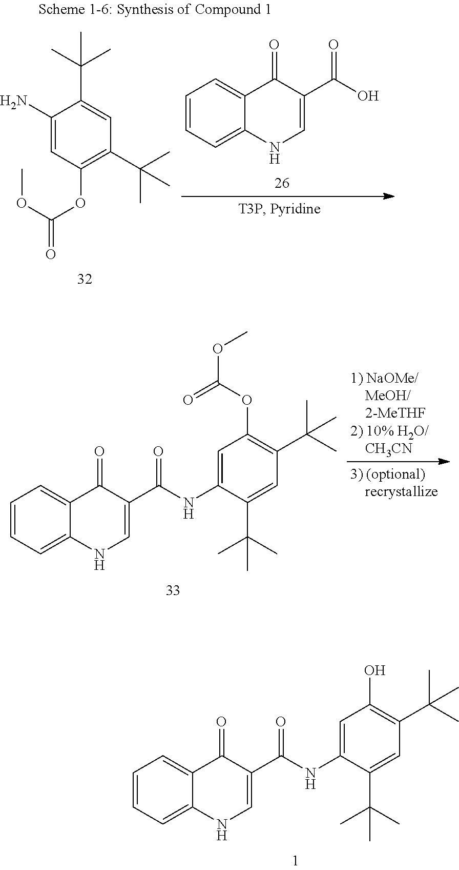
C1=CC=C2C(=C1)C(=O)C(C(=O)NC1=CC(O)=C(C(C)(C)C)C=C1C(C)(C)C)=CN2.C1=CC=C2C(=C1)C(=O)C(C(O)=O)=CN2.C1(N)=CC(OC(=O)OC)=C(C(C)(C)C)C=C1C(C)(C)C.C1=CC=C2C(=C1)C(=O)C(C(=O)NC1=CC(OC(OC)=O)=C(C(C)(C)C)C=C1C(C)(C)C)=CN2
